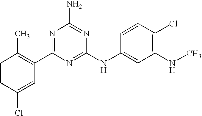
C1=CC(Cl)=CC(C2=NC(N)=NC(NC3=CC(NC)=C(Cl)C=C3)=N2)=C1C
